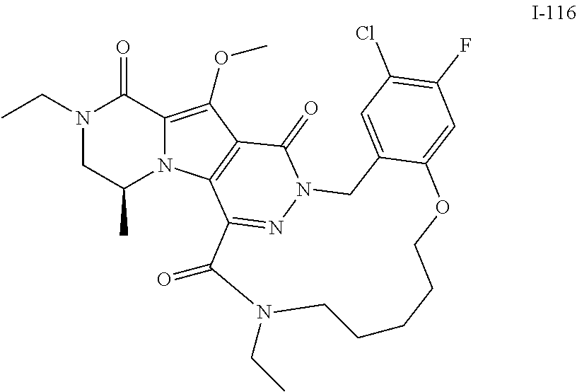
N1(CC)CC(C)N2C(=C(OC)C3=C2C2=NN(C3=O)CC3=CC(Cl)=C(F)C=C3OCCCCCN(CC)C2=O)C1=O
